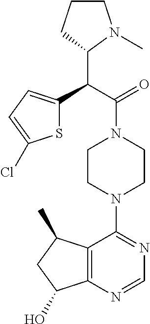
C(C(=O)N1CCN(C2=NC=NC3=C2C(C)CC3O)CC1)(C1N(C)CCC1)C1=CC=C(Cl)S1
